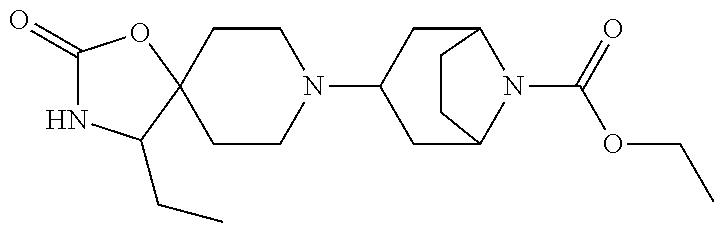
C1(=O)NC(CC)C2(O1)CCN(C1CC3N(C(=O)OCC)C(C1)CC3)CC2
